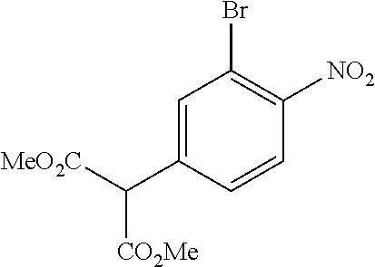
[CO2Me]C([MeO2C])C1=CC(Br)=C([NO2])C=C1
